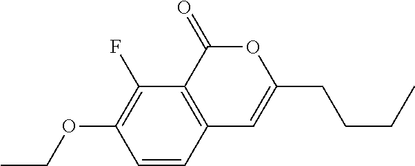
C1=CC2=C(C(F)=C1OCC)C(=O)OC(CCCC)=C2
